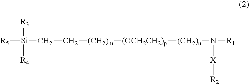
[R5][Si]([R3])([R4])CC[(CH2)m][(OCH2CH2)p][(CH2)n]N([R1])[X][R2]
